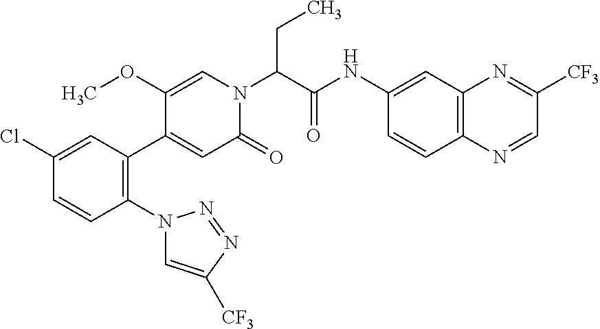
C1(Cl)=CC(C2=CC(=O)N(C(C(NC3=CC4=C(C=C3)N=CC([CF3])=N4)=O)CC)C=C2OC)=C(N2C=C([CF3])N=N2)C=C1
